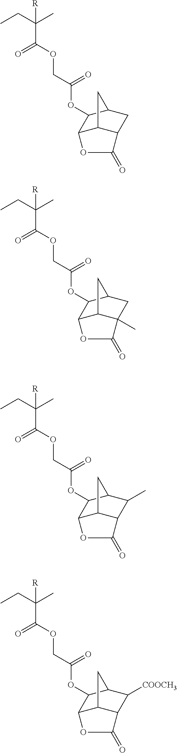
O(C(COC(C(CC)(C)[R])=O)=O)C1C2C3C(CC1C3)C(=O)O2.O(C(COC(C(CC)(C)[R])=O)=O)C1C2C3C(C)(CC1C3)C(=O)O2.O(C(COC(C(CC)(C)[R])=O)=O)C1C2C3C(C(C)C1C3)C(=O)O2.O(C(COC(C(CC)(C)[R])=O)=O)C1C2C3C(C([COOCH3])C1C3)C(=O)O2
